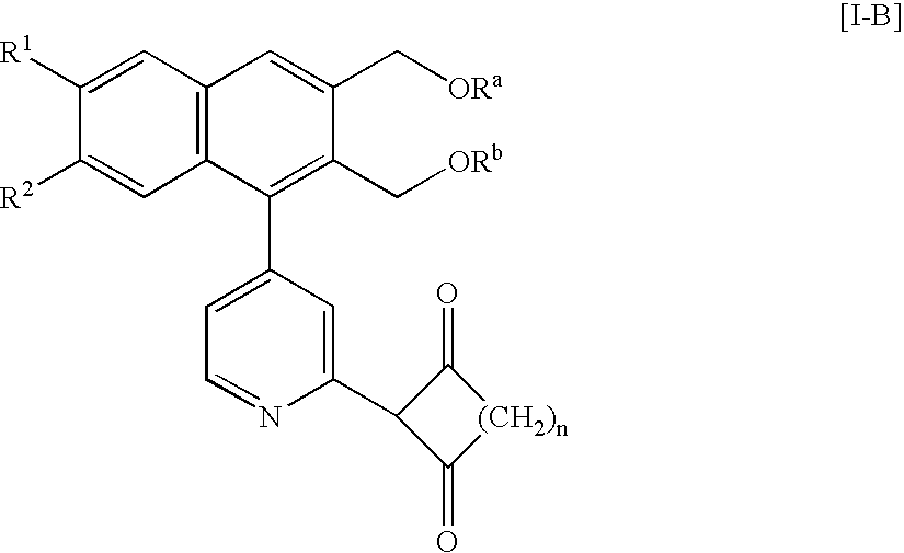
C1([R1])=CC2=C(C=C1[R2])C(C1=CC=NC(C3C(=O)[(CH2)n]C3=O)=C1)=C(C[ORb])C(C[ORa])=C2
